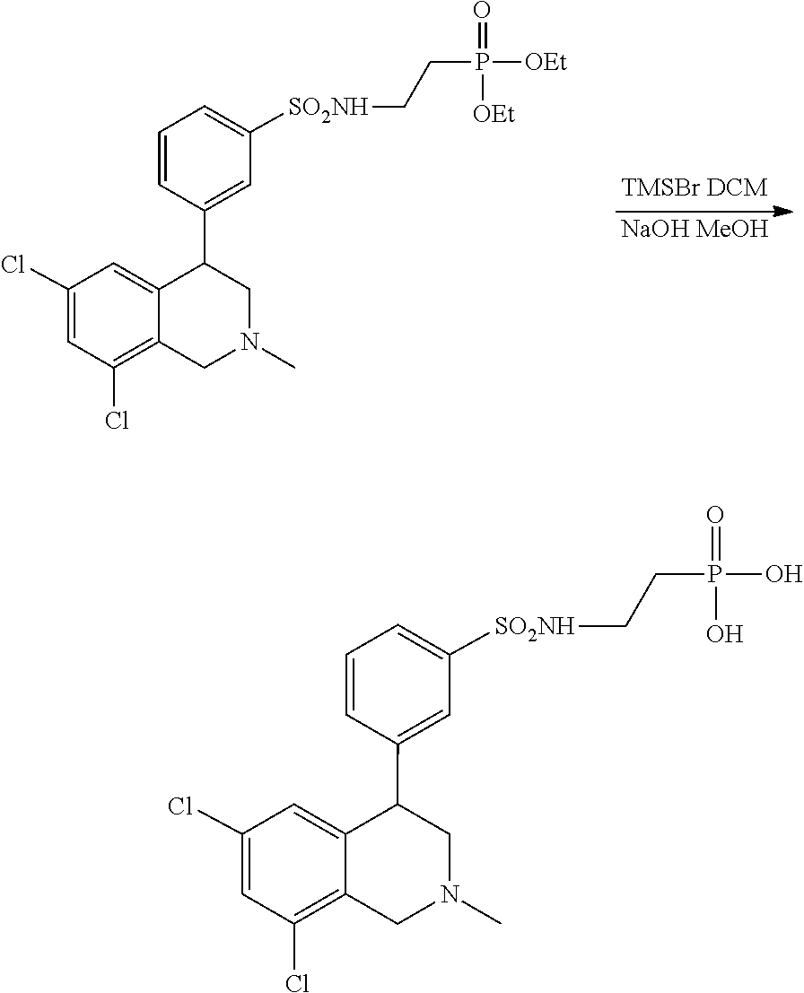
C(P(=O)([OEt])[OEt])C[SO2NH]C1=CC=CC(C2C3=CC(Cl)=CC(Cl)=C3CN(C)C2)=C1.[NaOH MeOH].C(P(=O)(O)O)C[SO2NH]C1=CC=CC(C2C3=CC(Cl)=CC(Cl)=C3CN(C)C2)=C1
